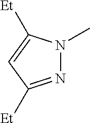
N1=C([Et])C=C([Et])N1C
